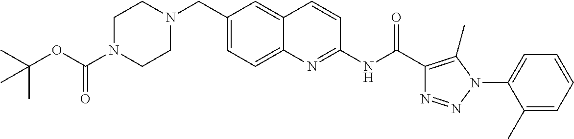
C1(NC(=O)C2=C(C)N(C3=CC=CC=C3C)N=N2)=NC2=CC=C(CN3CCN(C(OC(C)(C)C)=O)CC3)C=C2C=C1
